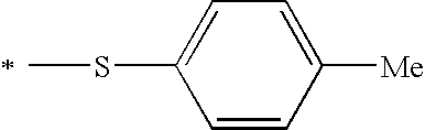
C1=CC([Me])=CC=C1SC
